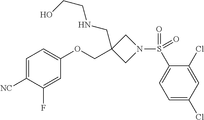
C1=C([NC])C(F)=CC(OCC2(CNCCO)CN(S(C3=CC=C(Cl)C=C3Cl)(=O)=O)C2)=C1
